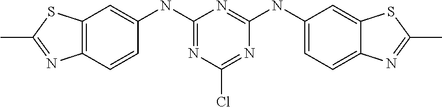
C12=C(C=CC(NC3=NC(Cl)=NC(NC4=CC=C5C(=C4)SC(C)=N5)=N3)=C1)N=C(C)S2
